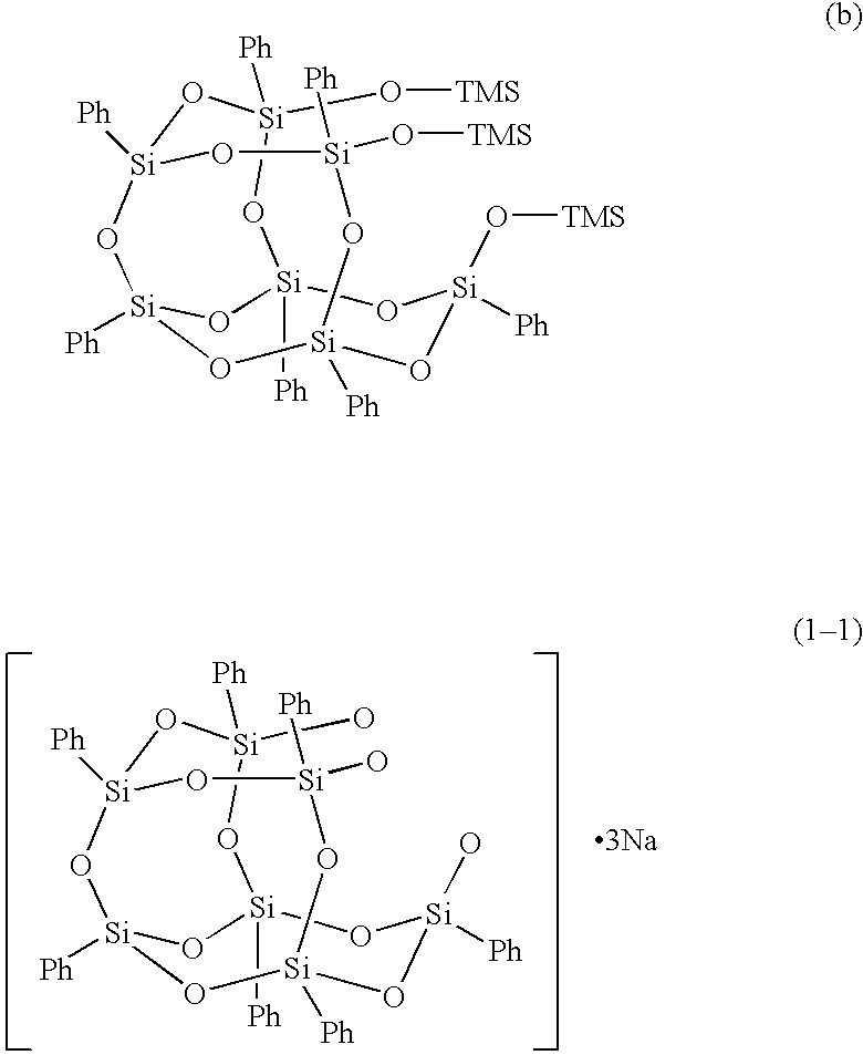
[Ph][Si]12O[Si](O[TMS])([Ph])O[Si]3([Ph])O[Si]([Ph])(O1)O[Si]([Ph])(O[Si](O[TMS])([Ph])O3)O[Si](O[TMS])([Ph])O2.[Ph][Si]12O[Si](O)([Ph])O[Si]3([Ph])O[Si]([Ph])(O1)O[Si]([Ph])(O[Si](O)([Ph])O3)O[Si](O)([Ph])O2.[3Na]
